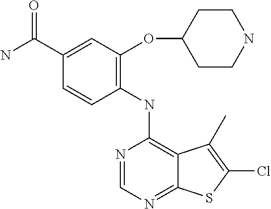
C1(NC2=C3C(=NC=N2)SC(Cl)=C3C)=C(OC2CCNCC2)C=C(C(N)=O)C=C1
